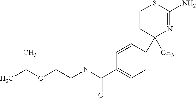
C1(C2(C)N=C(N)SCC2)=CC=C(C(NCCOC(C)C)=O)C=C1
